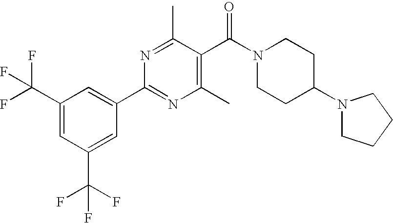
C(C1=CC(C(F)(F)F)=CC(C2=NC(C)=C(C(=O)N3CCC(N4CCCC4)CC3)C(C)=N2)=C1)(F)(F)F
